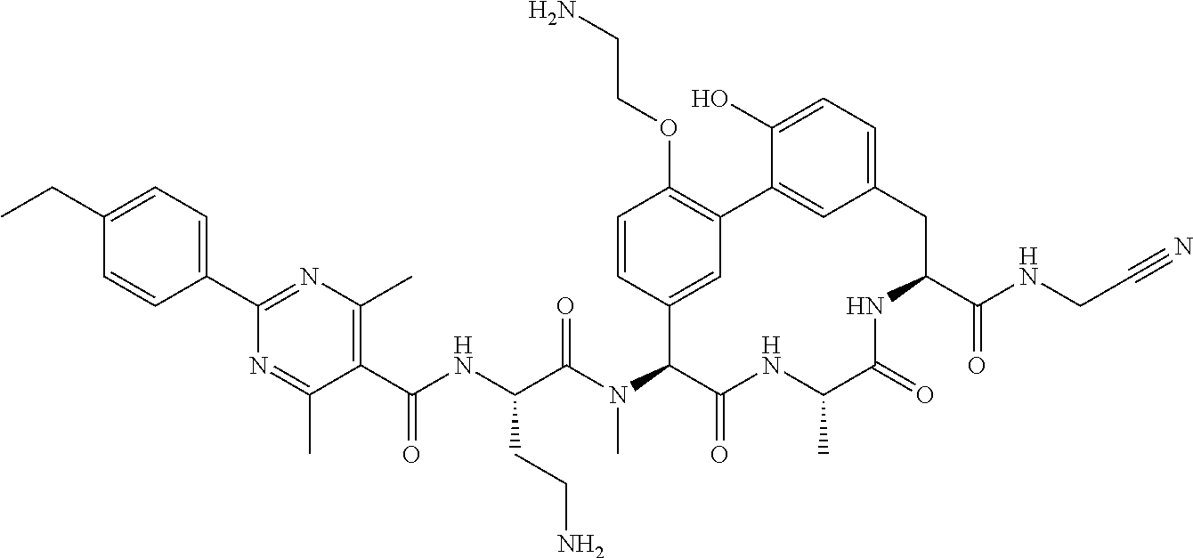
C1(C(NC(C(N(C2C(=O)NC(C)C(=O)NC(C(NCC#N)=O)CC3=CC=C(O)C(=C3)C3=C(OCCN)C=CC2=C3)C)=O)CCN)=O)=C(C)N=C(C2=CC=C(CC)C=C2)N=C1C
